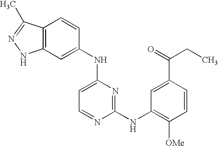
C12=C(C=C(NC3=CC=NC(NC4=C([OMe])C=CC(C(=O)CC)=C4)=N3)C=C1)NN=C2C
